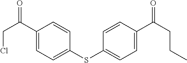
C1(C(CCl)=O)=CC=C(SC2=CC=C(C(CCC)=O)C=C2)C=C1
